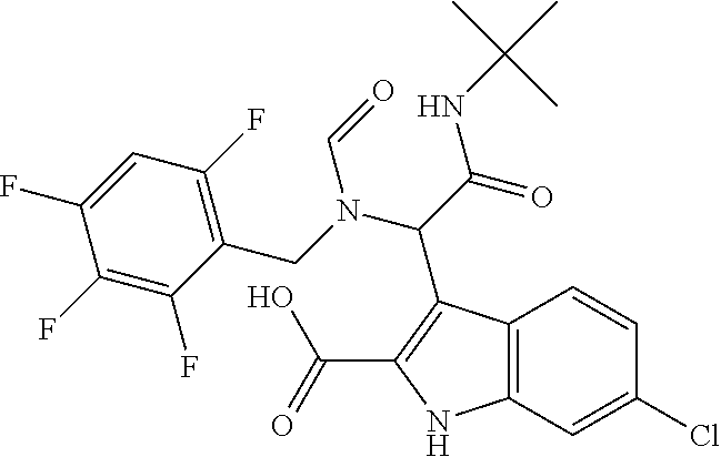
C(C(NC(C)(C)C)=O)(N(C=O)CC1=C(F)C=C(F)C(F)=C1F)C1=C(C(O)=O)NC2=C1C=CC(Cl)=C2
